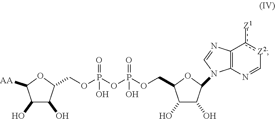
C1(O)C(O)C(COP(OP(OCC2C(O)C(O)C(N3C4=C(N=C3)c([Z1])[Z2]C=N4)O2)(=O)O)(O)=O)OC1[AA]
